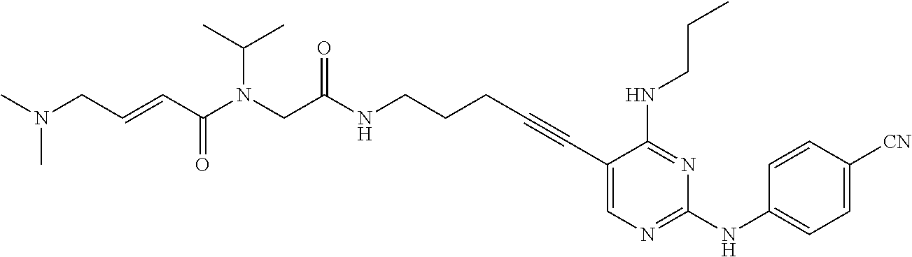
C1(C#CCCCNC(CN(C(C=CCN(C)C)=O)C(C)C)=O)=CN=C(NC2=CC=C([CN])C=C2)N=C1NCCC
